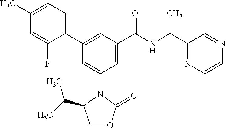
C1(C)=CC=C(C2=CC(C(NC(C3=NC=CN=C3)C)=O)=CC(N3C(C(C)C)COC3=O)=C2)C(F)=C1
